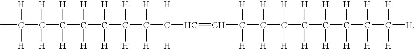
CC([H])([H])C([H])([H])C([H])([H])C(C(C(C(C(C=CC(C(C(C(C(C(C(C([H])([H])[H])([H])[H])([H])[H])([H])[H])([H])[H])([H])[H])([H])[H])([H])[H])([H])[H])([H])[H])([H])[H])([H])[H])([H])[H]
